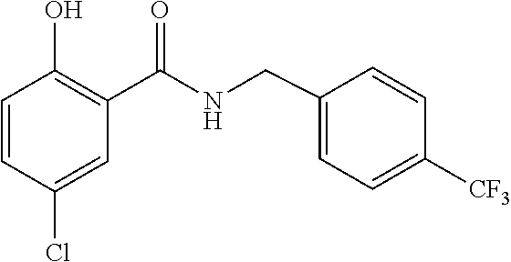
C1=CC([CF3])=CC=C1CNC(C1=C(O)C=CC(Cl)=C1)=O
